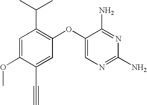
C1=C(OC)C(C#C)=CC(OC2=CN=C(N)N=C2N)=C1C(C)C
